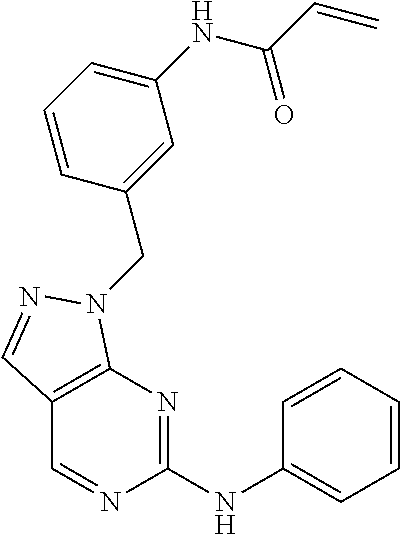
C1(NC2=NC3=C(C=N2)C=NN3CC2=CC(NC(C=C)=O)=CC=C2)=CC=CC=C1
